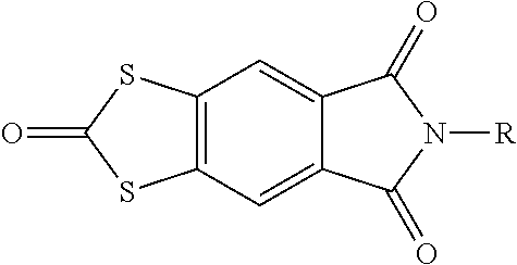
C12=C(C=C3C(=C1)C(=O)N([R])C3=O)SC(=O)S2
